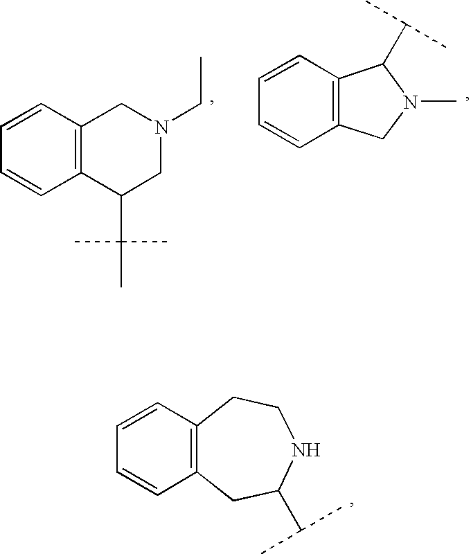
C12=C(C=CC=C1)CN(CC)CC2C(C)(C)C.C12=C(CN(C)C1C(C)C)C=CC=C2.C12=C(C=CC=C1)CC(C(C)C)NCC2
